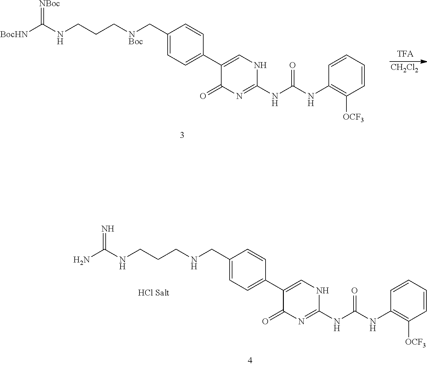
C1(C[NBoc]CCCNC([BocHN])=[NBoc])=CC=C(C2=CNC(NC(NC3=C([OCF3])C=CC=C3)=O)=NC2=O)C=C1.[CH2Cl2].C1(CNCCCNC(N)=N)=CC=C(C2=CNC(NC(NC3=C([OCF3])C=CC=C3)=O)=NC2=O)C=C1
